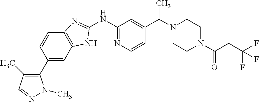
C12=C(NC(NC3=NC=CC(C(N4CCN(C(=O)CC(F)(F)F)CC4)C)=C3)=N1)C=C(C1=C(C)C=NN1C)C=C2
